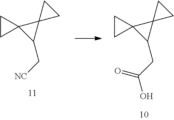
C1(C[NC])C2(C13CC3)CC2.C1(CC(O)=O)C2(C13CC3)CC2
